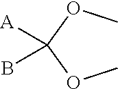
COC(OC)(B)[A]
